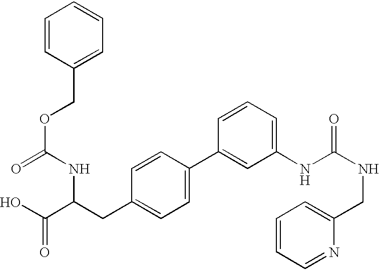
OC(C(CC1=CC=C(C2=CC(NC(NCC3=CC=CC=N3)=O)=CC=C2)C=C1)NC(OCC1=CC=CC=C1)=O)=O
